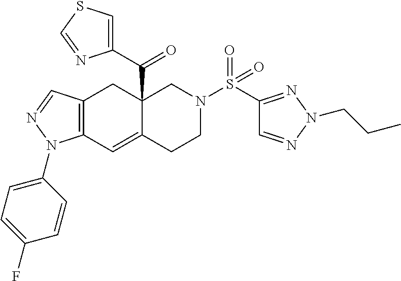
C12=C(C=NN1C1=CC=C(F)C=C1)CC1(C(C3=CSC=N3)=O)C(=C2)CCN(S(C2=NN(CCC)N=C2)(=O)=O)C1
